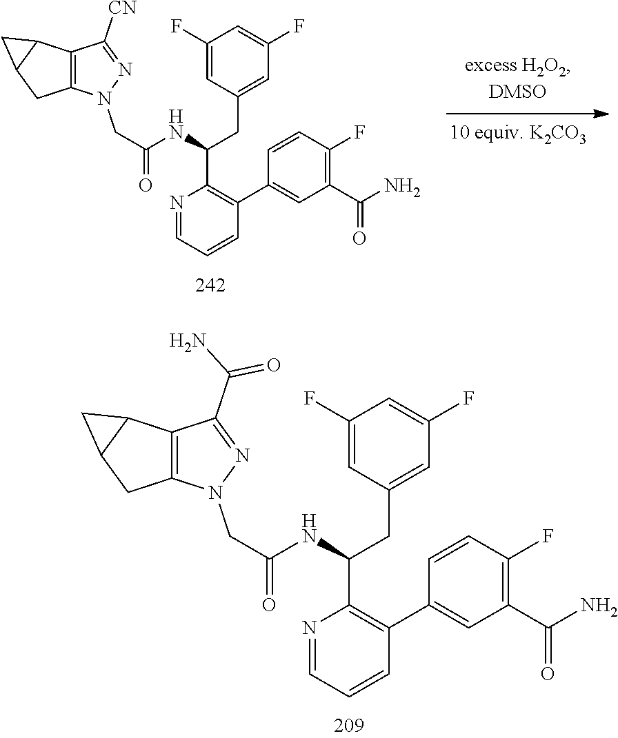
C12=C(C(C(N)=O)=NN1CC(=O)NC(CC1=CC(F)=CC(F)=C1)C1=C(C3=CC(C(N)=O)=C(F)C=C3)C=CC=N1)C1C(C2)C1.C12=C(C([CN])=NN1CC(=O)NC(CC1=CC(F)=CC(F)=C1)C1=C(C3=CC(C(N)=O)=C(F)C=C3)C=CC=N1)C1C(C2)C1
